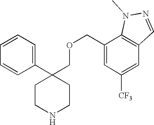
C1=CC=C(C2(COCC3=CC([CF3])=CC4=C3N(C)N=C4)CCNCC2)C=C1
